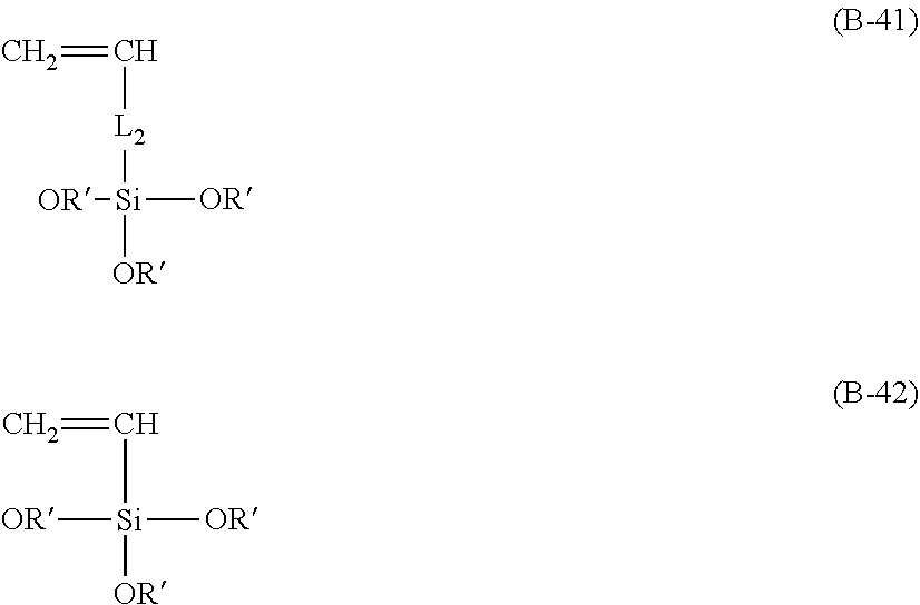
C=C[L2][Si]([OR])([OR])[OR].C=C[Si]([OR])([OR])[OR]
